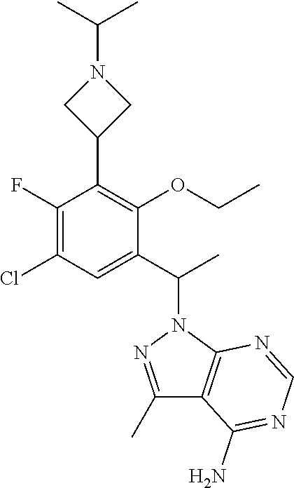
C1(C)=NN(C(C)C2=CC(Cl)=C(F)C(C3CN(C(C)C)C3)=C2OCC)C2=C1C(N)=NC=N2
